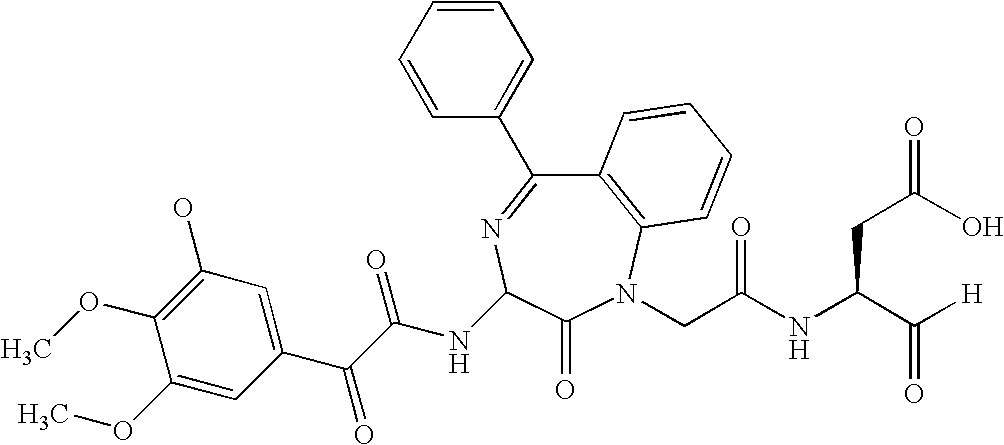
N(C1N=C(C2=CC=CC=C2)C2=C(N(CC(NC(C([H])=O)CC(=O)O)=O)C1=O)C=CC=C2)C(C(C1=CC(O)=C(OC)C(OC)=C1)=O)=O
